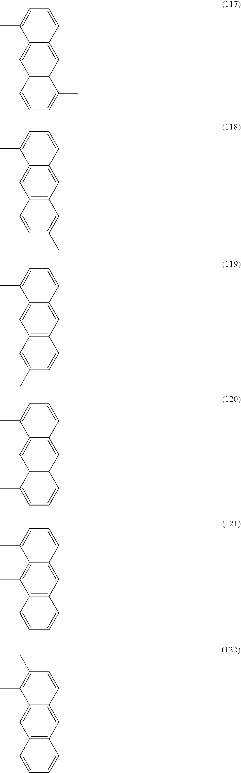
C12=C(C=C3C(=C1)C(C)=CC=C3)C(C)=CC=C2.C12=C(C=C3C(=C1)C(C)=CC=C3)C=C(C)C=C2.C12=C(C=C3C(=C1)C(C)=CC=C3)C=CC(C)=C2.C12=C(C=C3C(=C1)C(C)=CC=C3)C=CC=C2C.C12=C(C=C3C(=C1C)C(C)=CC=C3)C=CC=C2.C12=C(C=C3C(=C1)C(C)=C(C)C=C3)C=CC=C2
